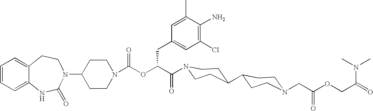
C12=CC=CC=C1NC(=O)N(C1CCN(C(OC(C(=O)N3CCC(C4CCN(CC(OCC(=O)N(C)C)=O)CC4)CC3)CC3=CC(Cl)=C(N)C(C)=C3)=O)CC1)CC2
